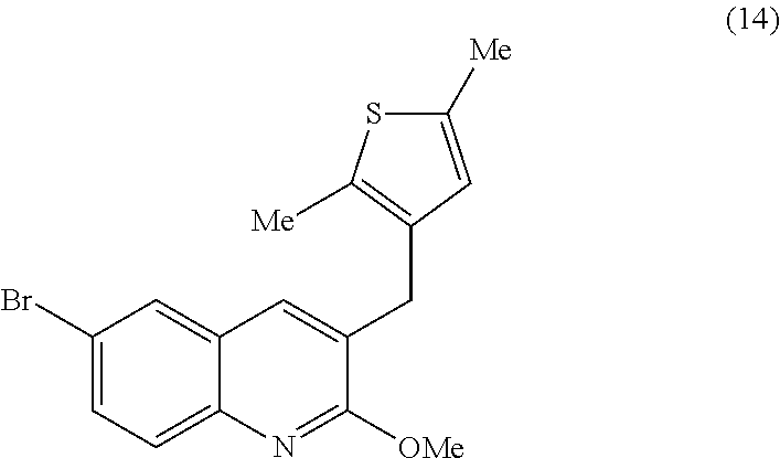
C12=CC(Br)=CC=C1N=C([OMe])C(CC1=C([Me])SC([Me])=C1)=C2
